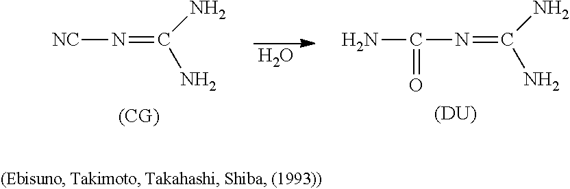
O.[NC]N=C(N)N.C(N=C(N)N)(=O)N.[(DU)]
